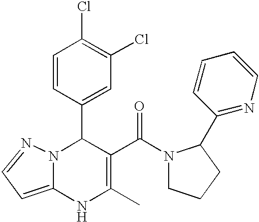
C1(C2N3C(=CC=N3)NC(C)=C2C(=O)N2CCCC2C2=NC=CC=C2)=CC(Cl)=C(Cl)C=C1
